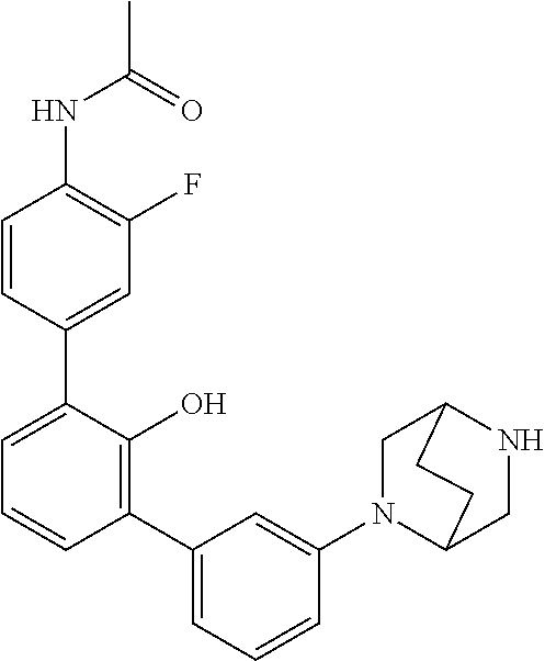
C1(NC(C)=O)=C(F)C=C(C2=CC=CC(C3=CC=CC(N4C5CNC(C4)CC5)=C3)=C2O)C=C1
